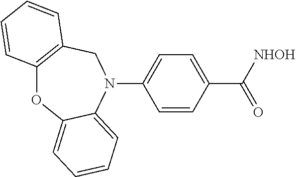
C12=C(CN(C3=CC=C(C(=O)[NHOH])C=C3)C3=CC=CC=C3O1)C=CC=C2
